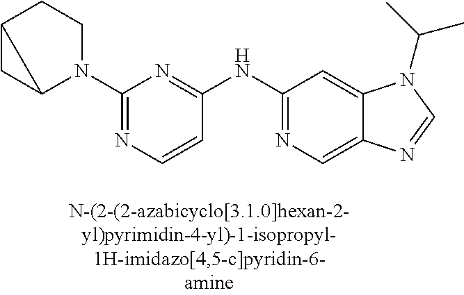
C1=CC(NC2=NC=C3C(=C2)N(C(C)C)C=N3)=NC(N2CCC3CC23)=N1
